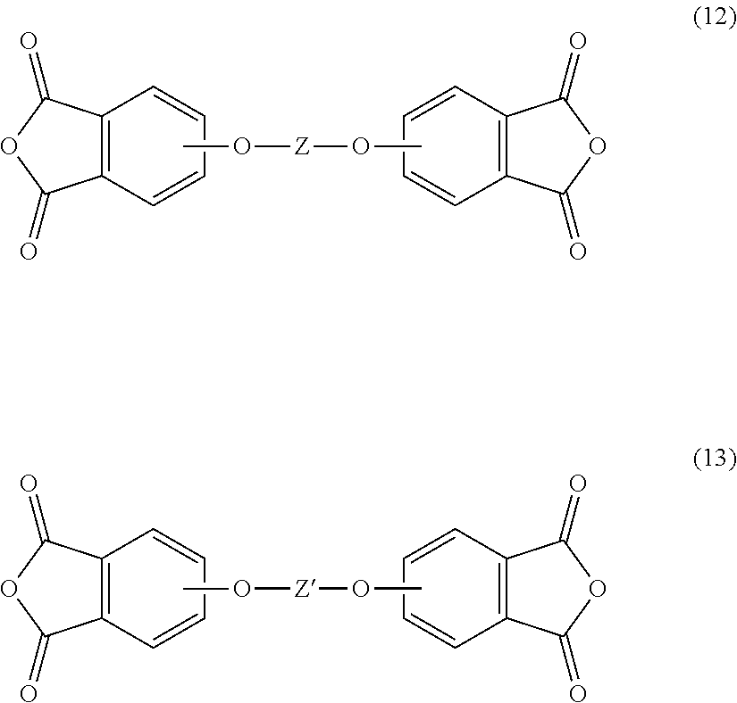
C12=C(C=CC=C1)C(=O)OC2=O.CO[Z]OC.C12=C(C=CC=C1)C(=O)OC2=O.C12=C(C=CC=C1)C(=O)OC2=O.CO[Z]OC.C12=C(C=CC=C1)C(=O)OC2=O
